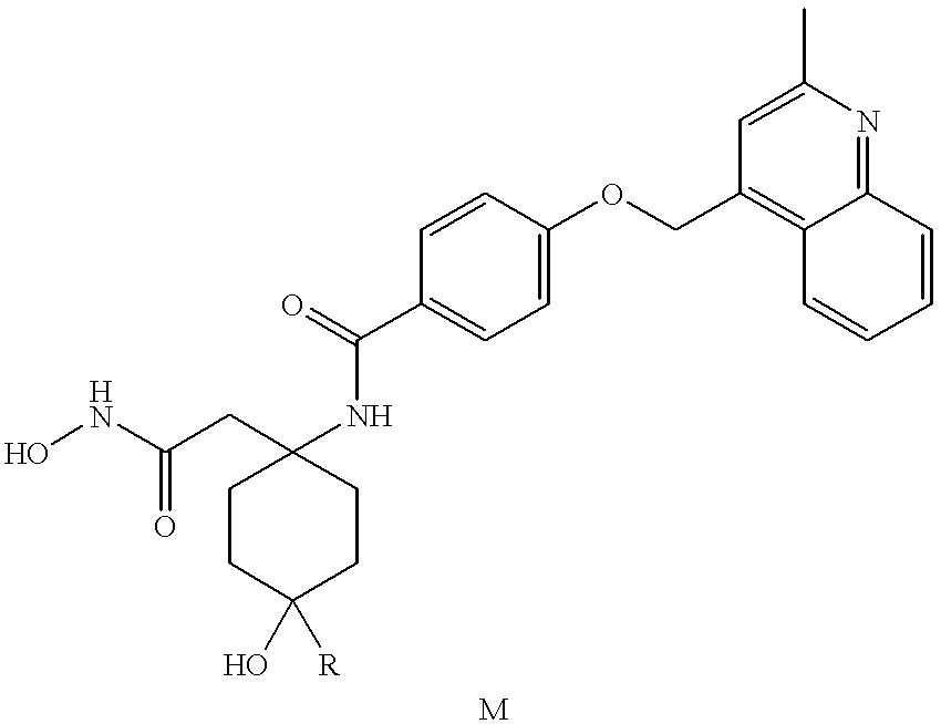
ONC(CC1(NC(C2=CC=C(OCC3=C4C(=NC(C)=C3)C=CC=C4)C=C2)=O)CCC([R])(O)CC1)=O
